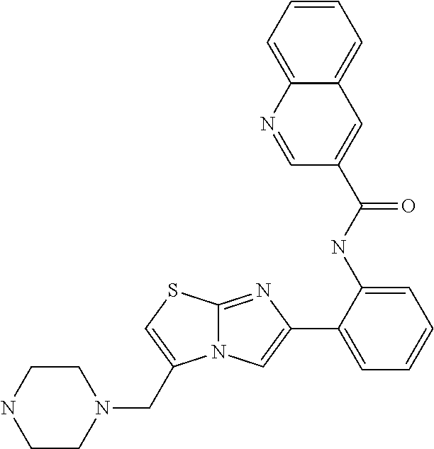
C1(NC(=O)C2=CC3=CC=CC=C3N=C2)=CC=CC=C1C1=CN2C(=N1)SC=C2CN1CCNCC1
